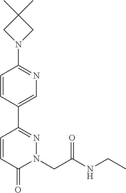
C1=CC(C2=NN(CC(NCC)=O)C(=O)C=C2)=CN=C1N1CC(C)(C)C1
